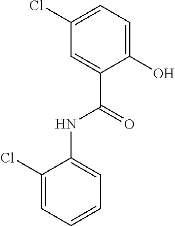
C1(O)=CC=C(Cl)C=C1C(=O)NC1=CC=CC=C1Cl
